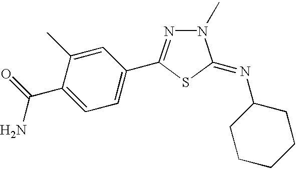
C1=C(C(N)=O)C(C)=CC(C2=NN(C)C(=NC3CCCCC3)S2)=C1
